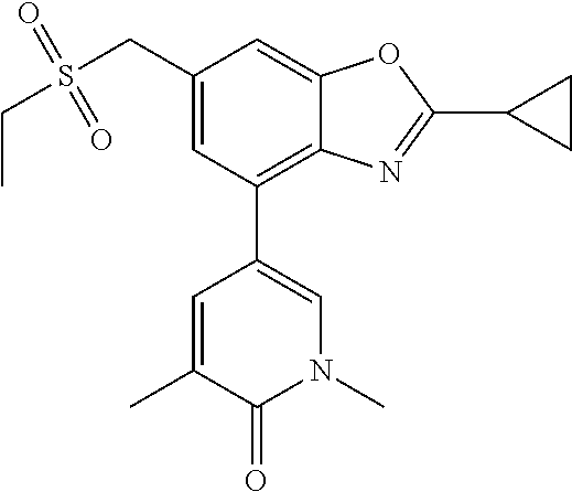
N1(C)C=C(C2=C3C(=CC(CS(CC)(=O)=O)=C2)OC(C2CC2)=N3)C=C(C)C1=O
